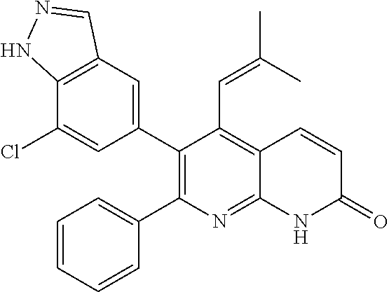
C12=C(C=C(C3=C(C4=CC=CC=C4)N=C4C(=C3C=C(C)C)C=CC(=O)N4)C=C1Cl)C=NN2
